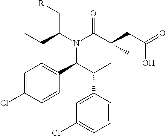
C1=C(Cl)C=CC(C2C(C3=CC(Cl)=CC=C3)CC(CC(O)=O)(C)C(=O)N2C(C[R])CC)=C1
